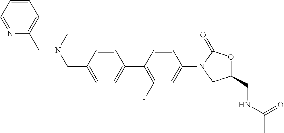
C(C1=CC=C(C2=C(F)C=C(N3C(=O)OC(CNC(C)=O)C3)C=C2)C=C1)N(CC1=CC=CC=N1)C
